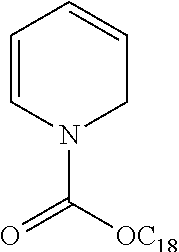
C1=CN(C([OC18])=O)CC=C1
